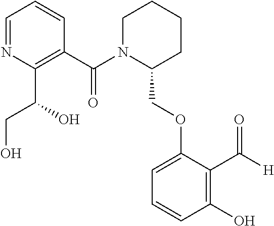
C1=NC(C(O)CO)=C(C(N2C(COC3=CC=CC(O)=C3C([H])=O)CCCC2)=O)C=C1
